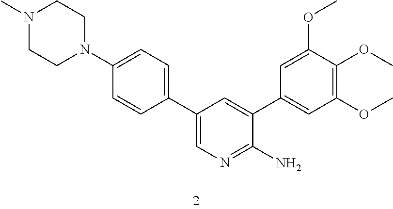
C1(N2CCN(C)CC2)=CC=C(C2=CN=C(N)C(C3=CC(OC)=C(OC)C(OC)=C3)=C2)C=C1
